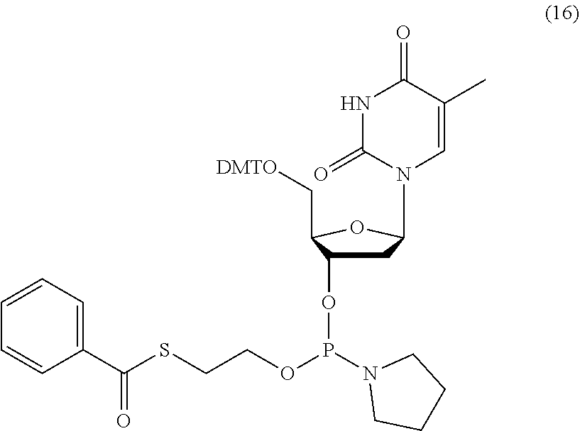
C1(C(SCCOP(OC2CC(N3C=C(C)C(=O)NC3=O)OC2C[DMTO])N2CCCC2)=O)=CC=CC=C1
